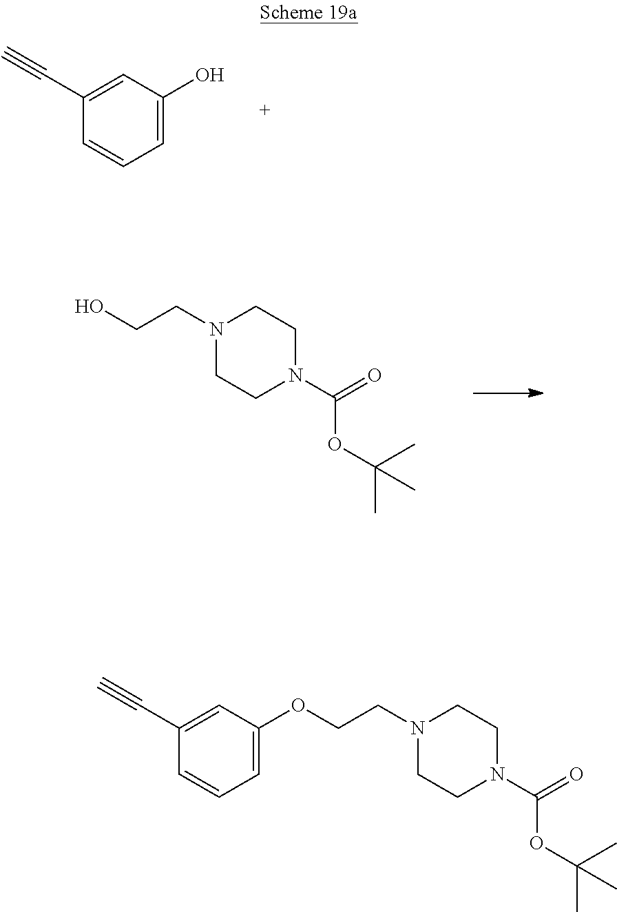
C1=CC=C(O)C=C1C#C.N1(CCO)CCN(C(=O)OC(C)(C)C)CC1.N1(CCOC2=CC=CC(C#C)=C2)CCN(C(=O)OC(C)(C)C)CC1
